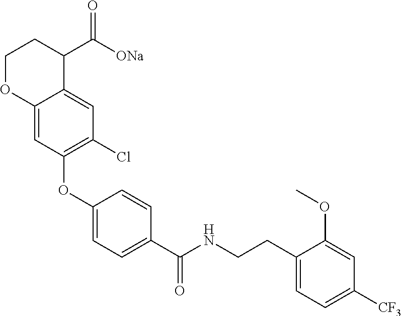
C1(OC2=C(Cl)C=C3C(=C2)OCCC3C([ONa])=O)=CC=C(C(NCCC2=CC=C([CF3])C=C2OC)=O)C=C1
